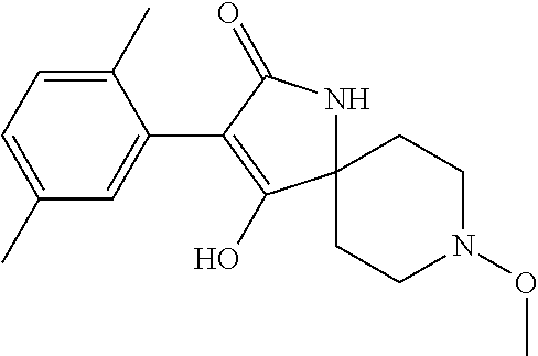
C1CN(OC)CCC12NC(=O)C(C1=CC(C)=CC=C1C)=C2O
